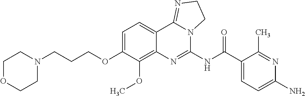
C1OCCN(CCCOC2=CC=C3C(=C2OC)N=C(NC(C2=CC=C(N)N=C2C)=O)N2C3=NCC2)C1
